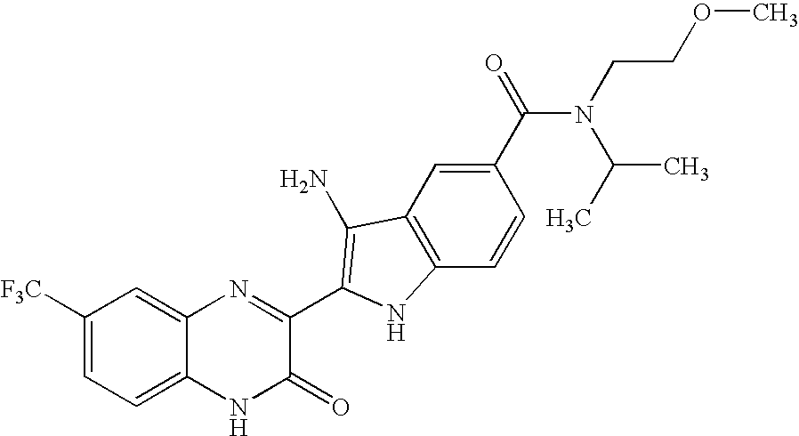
C1=C2C(=CC([F3C])=C1)N=C(C1=C(N)C3=C(C=CC(C(=O)N(C(C)C)CCOC)=C3)N1)C(=O)N2
